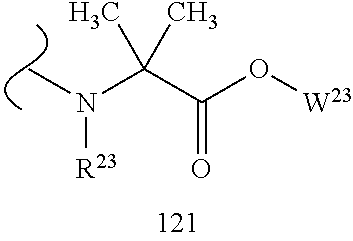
C(C(O[W23])=O)(N([R23])C)(C)C
